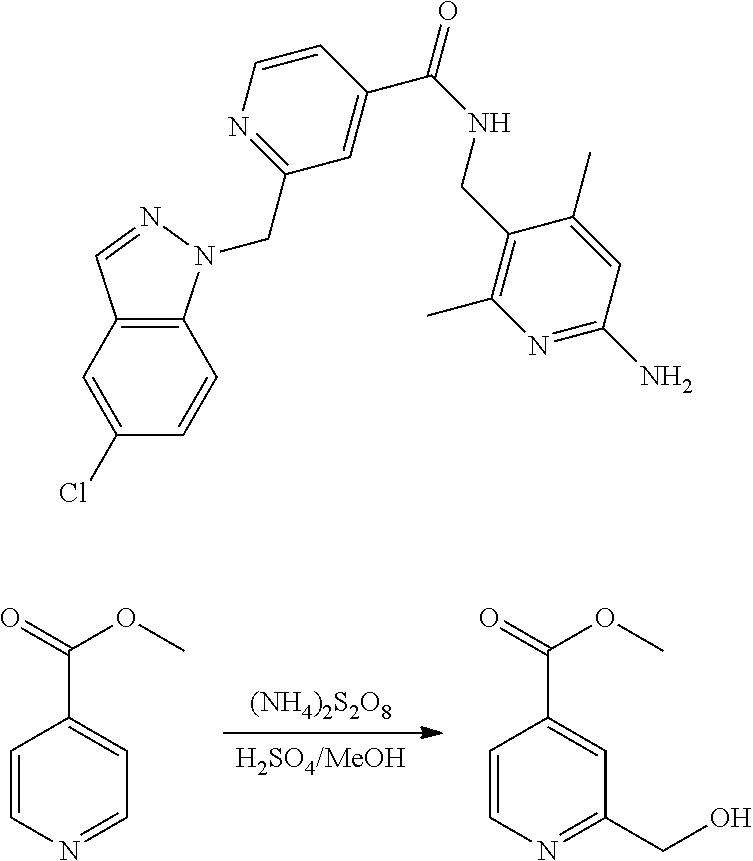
[H2SO4/MeOH].[(NH4)2S2O8].C1=CN=CC=C1C(=O)OC.C1=CN=C(CO)C=C1C(=O)OC.C12=C(C=C(Cl)C=C1)C=NN2CC1=NC=CC(C(NCC2=C(C)N=C(N)C=C2C)=O)=C1
